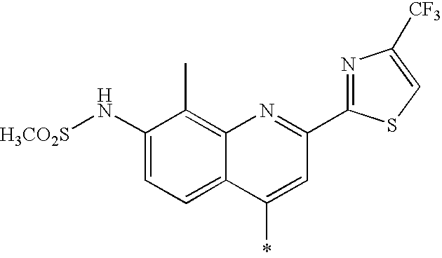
C1(N[H3CO2S])=CC=C2C(=C1C)N=C(C1=NC([CF3])=CS1)C=C2*
